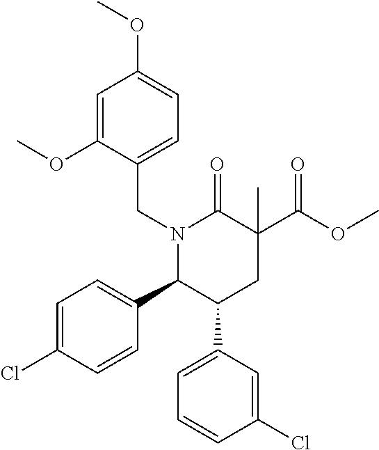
N1(CC2=CC=C(OC)C=C2OC)C(C2=CC=C(Cl)C=C2)C(C2=CC=CC(Cl)=C2)CC(C(OC)=O)(C)C1=O
